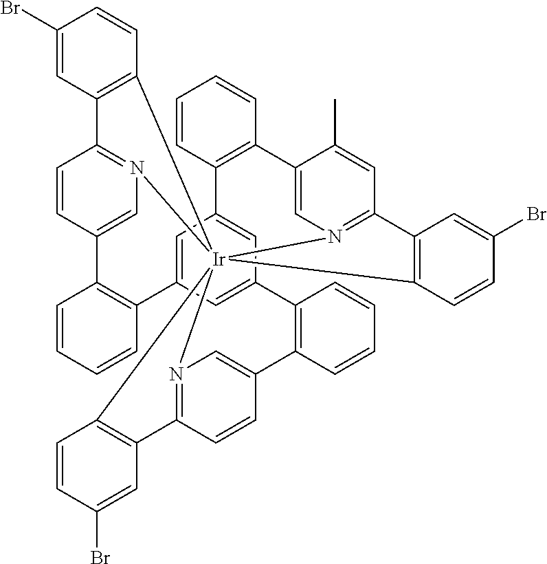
N12=C3C=CC(=C1)C1=C(C=CC=C1)C1=CC4=CC(=C1)C1=C(C=CC=C1)C1=CN5=C(C=C1C)C1=C([Ir]256(N2=C(C=CC(=C2)C2=C4C=CC=C2)C2=C6C=CC(Br)=C2)C2=C3C=C(Br)C=C2)C=CC(Br)=C1
